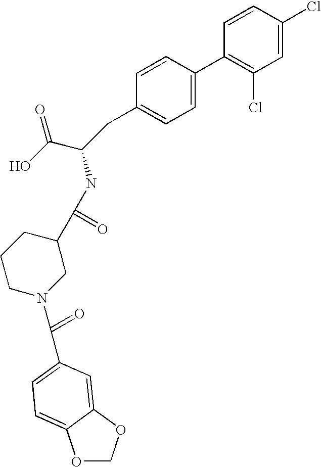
C1=CC(Cl)=CC(Cl)=C1C1=CC=C(CC(C(O)=O)NC(C2CCCN(C(=O)C3=CC=C4OCOC4=C3)C2)=O)C=C1
